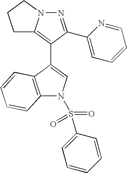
N1=C(C2=CC=CC=N2)C(C2=CN(S(=O)(C3=CC=CC=C3)=O)C3=C2C=CC=C3)=C2N1CCC2
